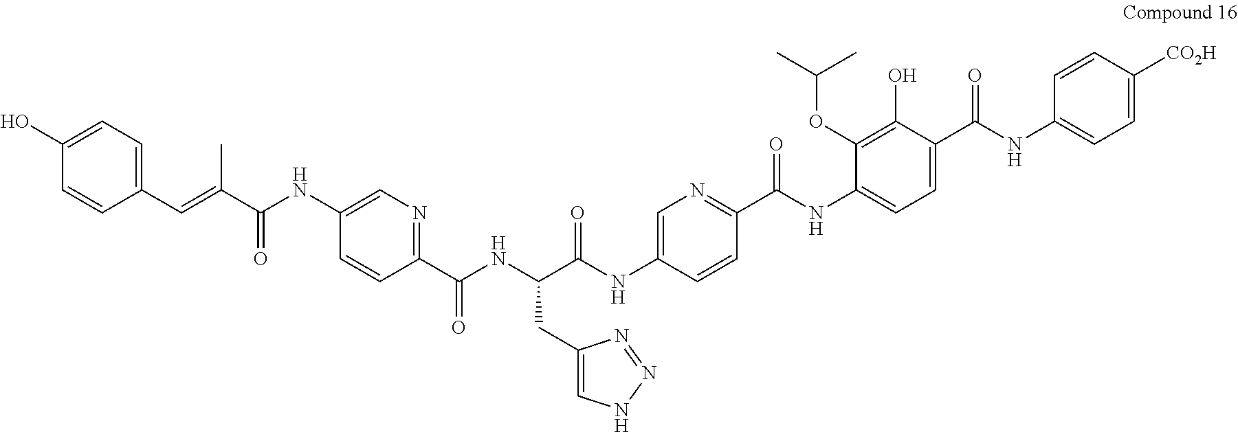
C(OC1=C(O)C(C(NC2=CC=C([CO2H])C=C2)=O)=CC=C1NC(C1=NC=C(NC(C(NC(C2=NC=C(NC(C(=CC3=CC=C(O)C=C3)C)=O)C=C2)=O)CC2=CNN=N2)=O)C=C1)=O)(C)C
